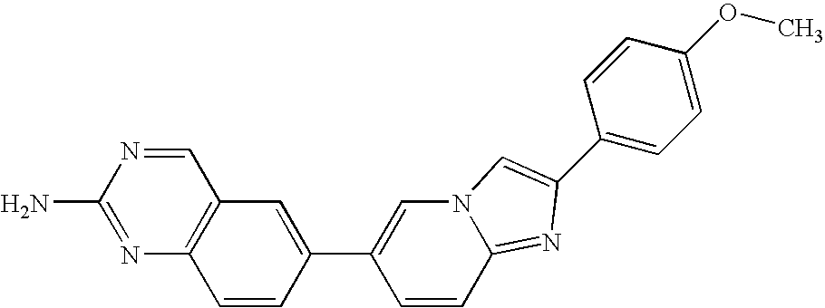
C1=NC(N)=NC2=C1C=C(C1=CN3C(=NC(C4=CC=C(OC)C=C4)=C3)C=C1)C=C2
